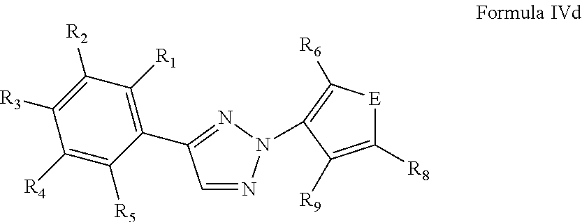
C1=NN(C2=C([R6])[E]C([R8])=C2[R9])N=C1C1=C([R1])C([R2])=C([R3])C([R4])=C1[R5]
